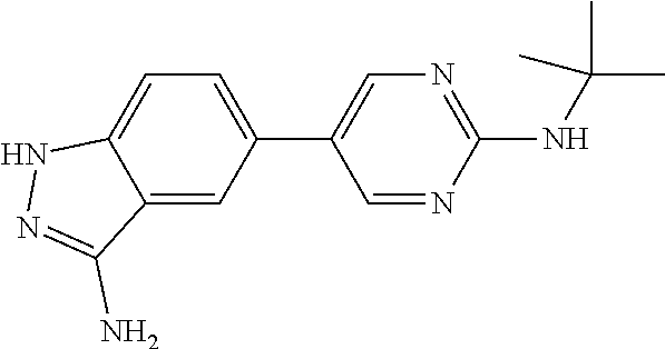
C1(C2=CN=C(NC(C)(C)C)N=C2)=CC=C2C(=C1)C(N)=NN2
